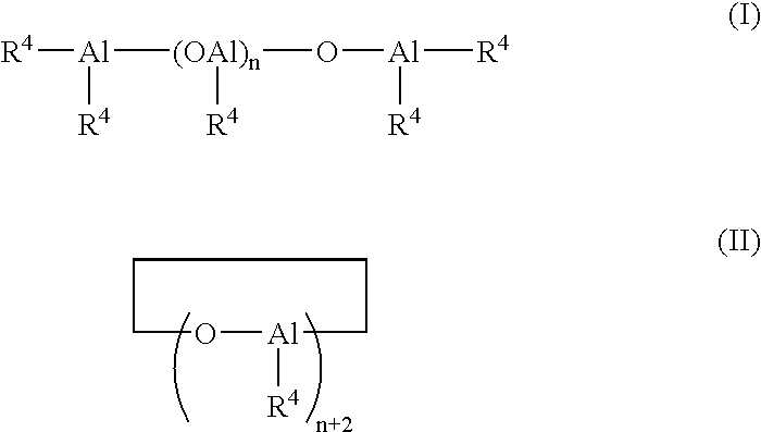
O1[Al]([R4])CCCC1.[(OAl)n](O[Al]([R4])[R4])([Al]([R4])[R4])[R4]
